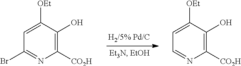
C1([CO2H])=C(O)C([OEt])=CC(Br)=N1.C1([CO2H])=C(O)C([OEt])=CC=N1
